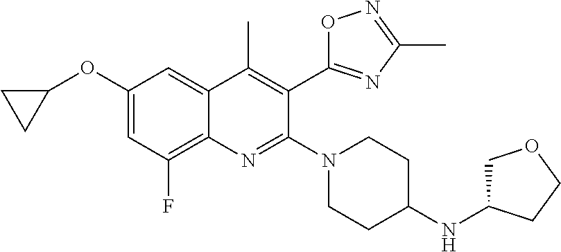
C1(OC2CC2)=CC(F)=C2C(=C1)C(C)=C(C1=NC(C)=NO1)C(N1CCC(NC3COCC3)CC1)=N2
